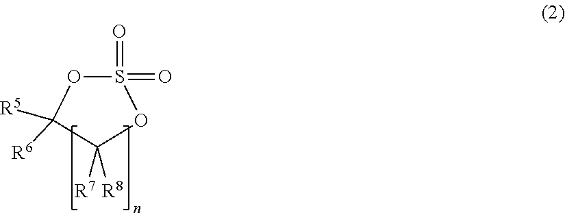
S1(=O)(=O)OC([R6])([R5])C([R8])([R7])O1
